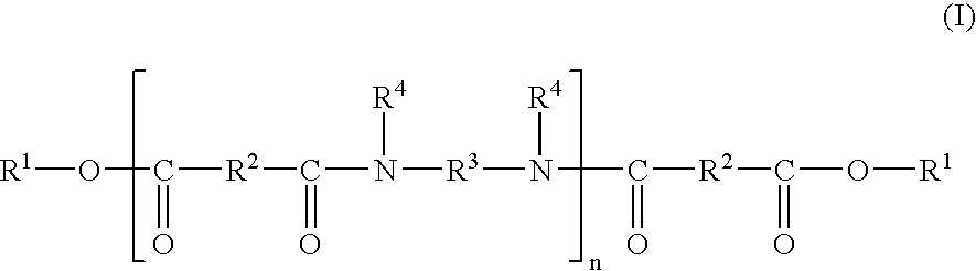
[R1]OC([R2]C(=O)N([R4])[R3]N([R4])C([R2]C(O[R1])=O)=O)=O
